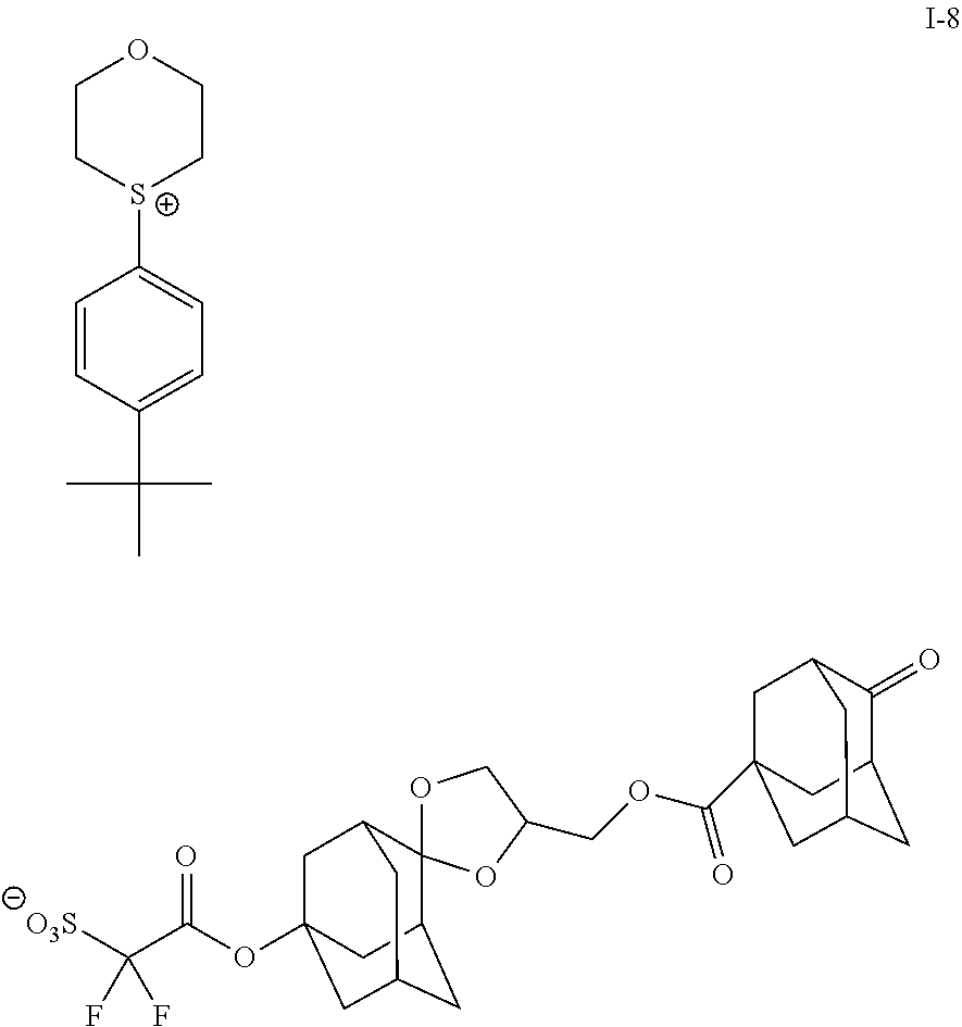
C1C[S+](C2=CC=C(C(C)(C)C)C=C2)CCO1.[O3S]C(C(OC12CC3CC(CC(C1)C31OCC(COC(=O)C34CC5C(=O)C(CC(C3)C5)C4)O1)C2)=O)(F)F
